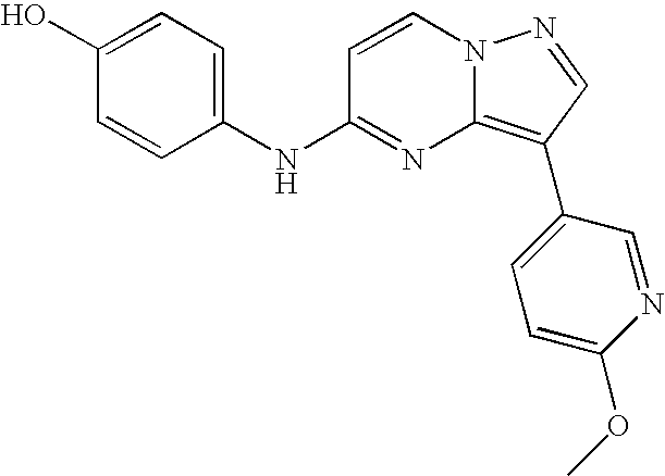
C1(O)=CC=C(NC2=NC3=C(C4=CC=C(OC)N=C4)C=NN3C=C2)C=C1
